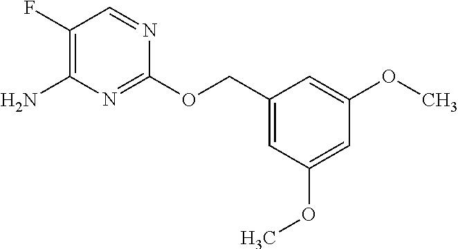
C1=C(OC)C=C(COC2=NC(N)=C(F)C=N2)C=C1OC
